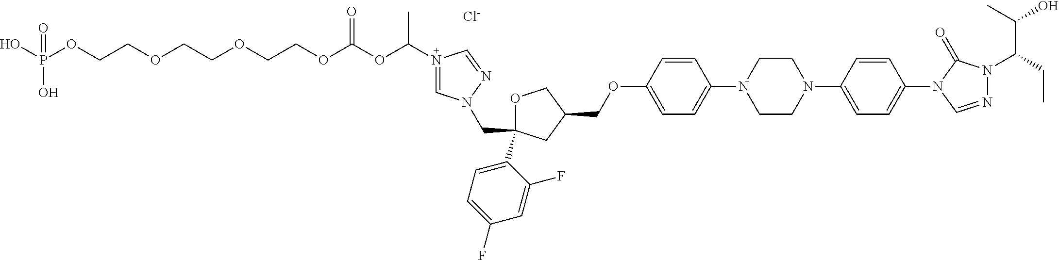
[Cl-].C1OC(C2=CC=C(F)C=C2F)(CN2C=N(C(OC(OCCOCCOCCOP(O)(=O)O)=O)C)C=N2)CC1COC1=CC=C(N2CCN(C3=CC=C(N4C=NN(C(CC)C(O)C)C4=O)C=C3)CC2)C=C1
